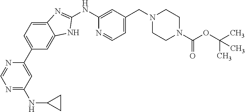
C12=CC=C(C3=CC(NC4CC4)=NC=N3)C=C1NC(NC1=CC(CN3CCN(C(=O)OC(C)(C)C)CC3)=CC=N1)=N2
